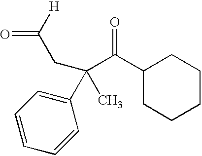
C(C1CCCCC1)(=O)C(C)(C1=CC=CC=C1)CC([H])=O
